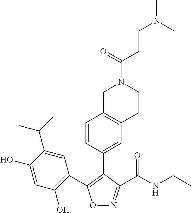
O1N=C(C(NCC)=O)C(C2=CC3=C(C=C2)CN(C(CCN(C)C)=O)CC3)=C1C1=C(O)C=C(O)C(C(C)C)=C1
